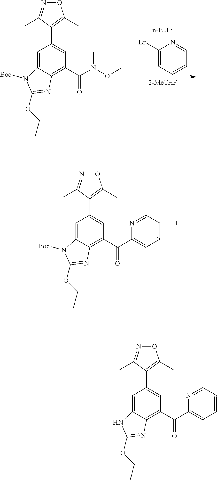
C1(Br)=CC=CC=N1.[n-BuLi].O1N=C(C)C(C2=CC(C(N(OC)C)=O)=C3C(=C2)N([Boc])C(OCC)=N3)=C1C.O1N=C(C)C(C2=CC(C(C3=CC=CC=N3)=O)=C3C(=C2)N([Boc])C(OCC)=N3)=C1C.O1N=C(C)C(C2=CC(C(C3=CC=CC=N3)=O)=C3C(=C2)NC(OCC)=N3)=C1C
